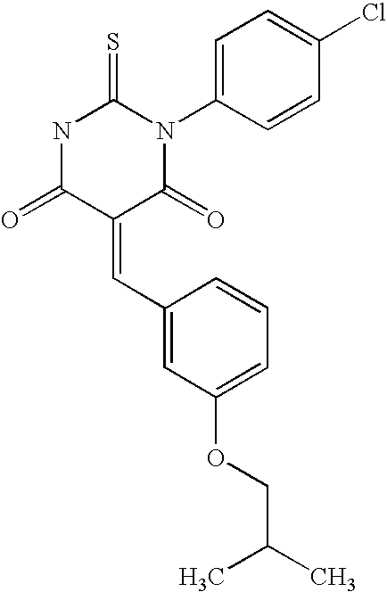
N1C(=O)C(=CC2=CC(OCC(C)C)=CC=C2)C(=O)N(C2=CC=C(Cl)C=C2)C1=S
